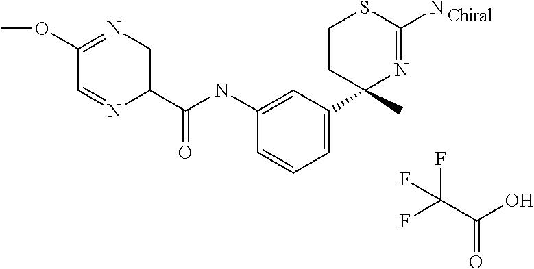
C1(OC)=NCC(C(NC2=CC(C3(C)N=C(N)SCC3)=CC=C2)=O)N=C1.C(=O)(O)C(F)(F)F
